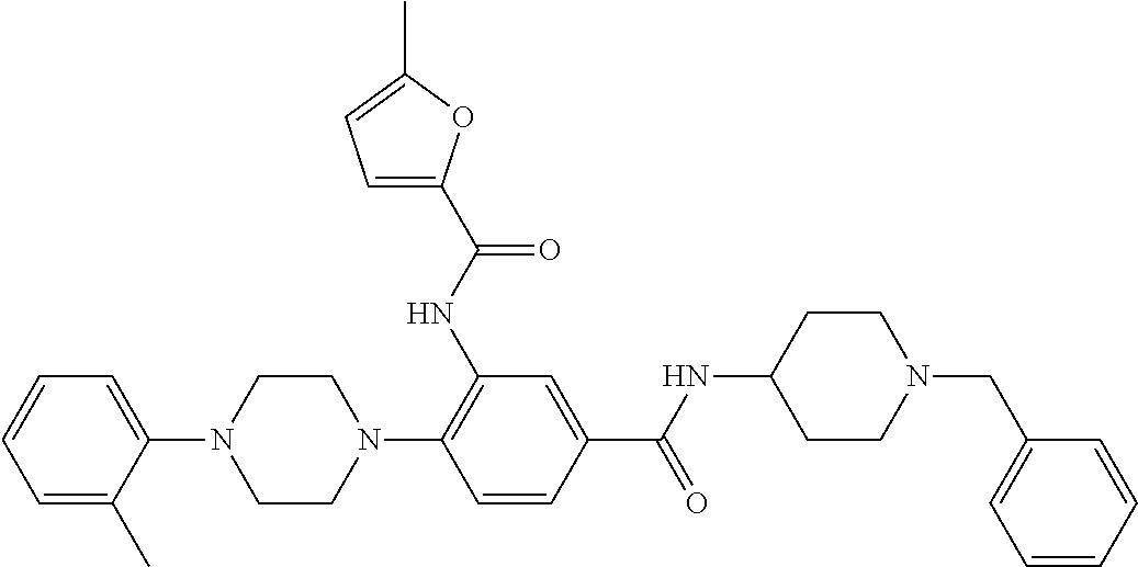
C1CN(C2=C(NC(=O)C3=CC=C(C)O3)C=C(C(NC3CCN(CC4=CC=CC=C4)CC3)=O)C=C2)CCN1C1=CC=CC=C1C
